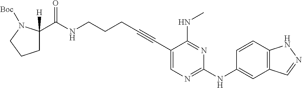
C1(C#CCCCNC(=O)C2([H])CCCN2[Boc])=CN=C(NC2=CC3=C(C=C2)NN=C3)N=C1NC
